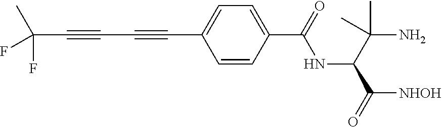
C(#CC#CC1=CC=C(C(=O)NC(C(N)(C)C)C([NHOH])=O)C=C1)C(C)(F)F
